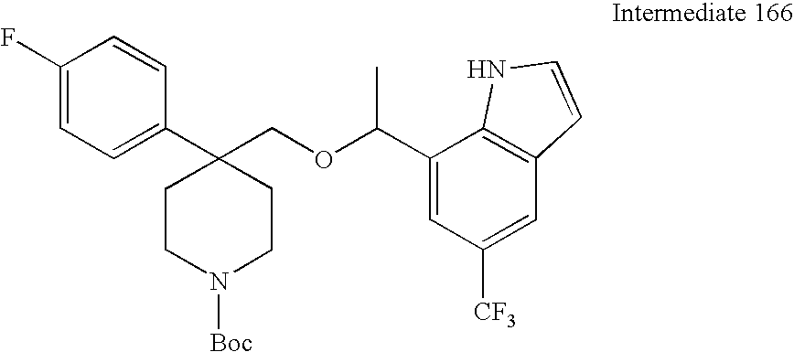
C(C1=CC([CF3])=CC2=C1NC=C2)(OCC1(C2=CC=C(F)C=C2)CCN([Boc])CC1)C
